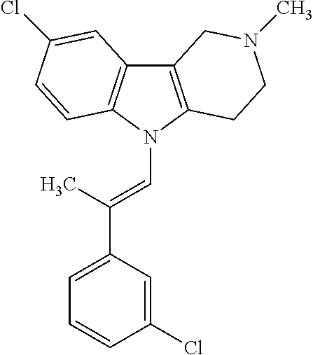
C12=C(N(C=C(C3=CC=CC(Cl)=C3)C)C3=C1C=C(Cl)C=C3)CCN(C)C2
